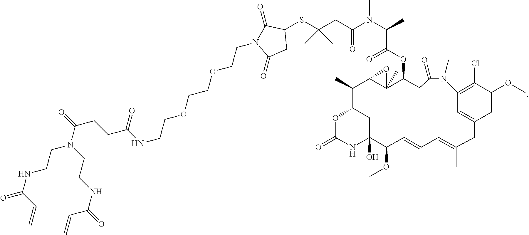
O(C1C2(C)C(C(C)C3OC(=O)NC(O)(C3)C(OC)C=CC=C(C)CC3=CC(=C(Cl)C(OC)=C3)N(C)C(=O)C1)O2)C(C(N(C(CC(SC1C(=O)N(CCOCCOCCNC(CCC(=O)N(CCNC(=O)C=C)CCNC(=O)C=C)=O)C(=O)C1)(C)C)=O)C)C)=O
